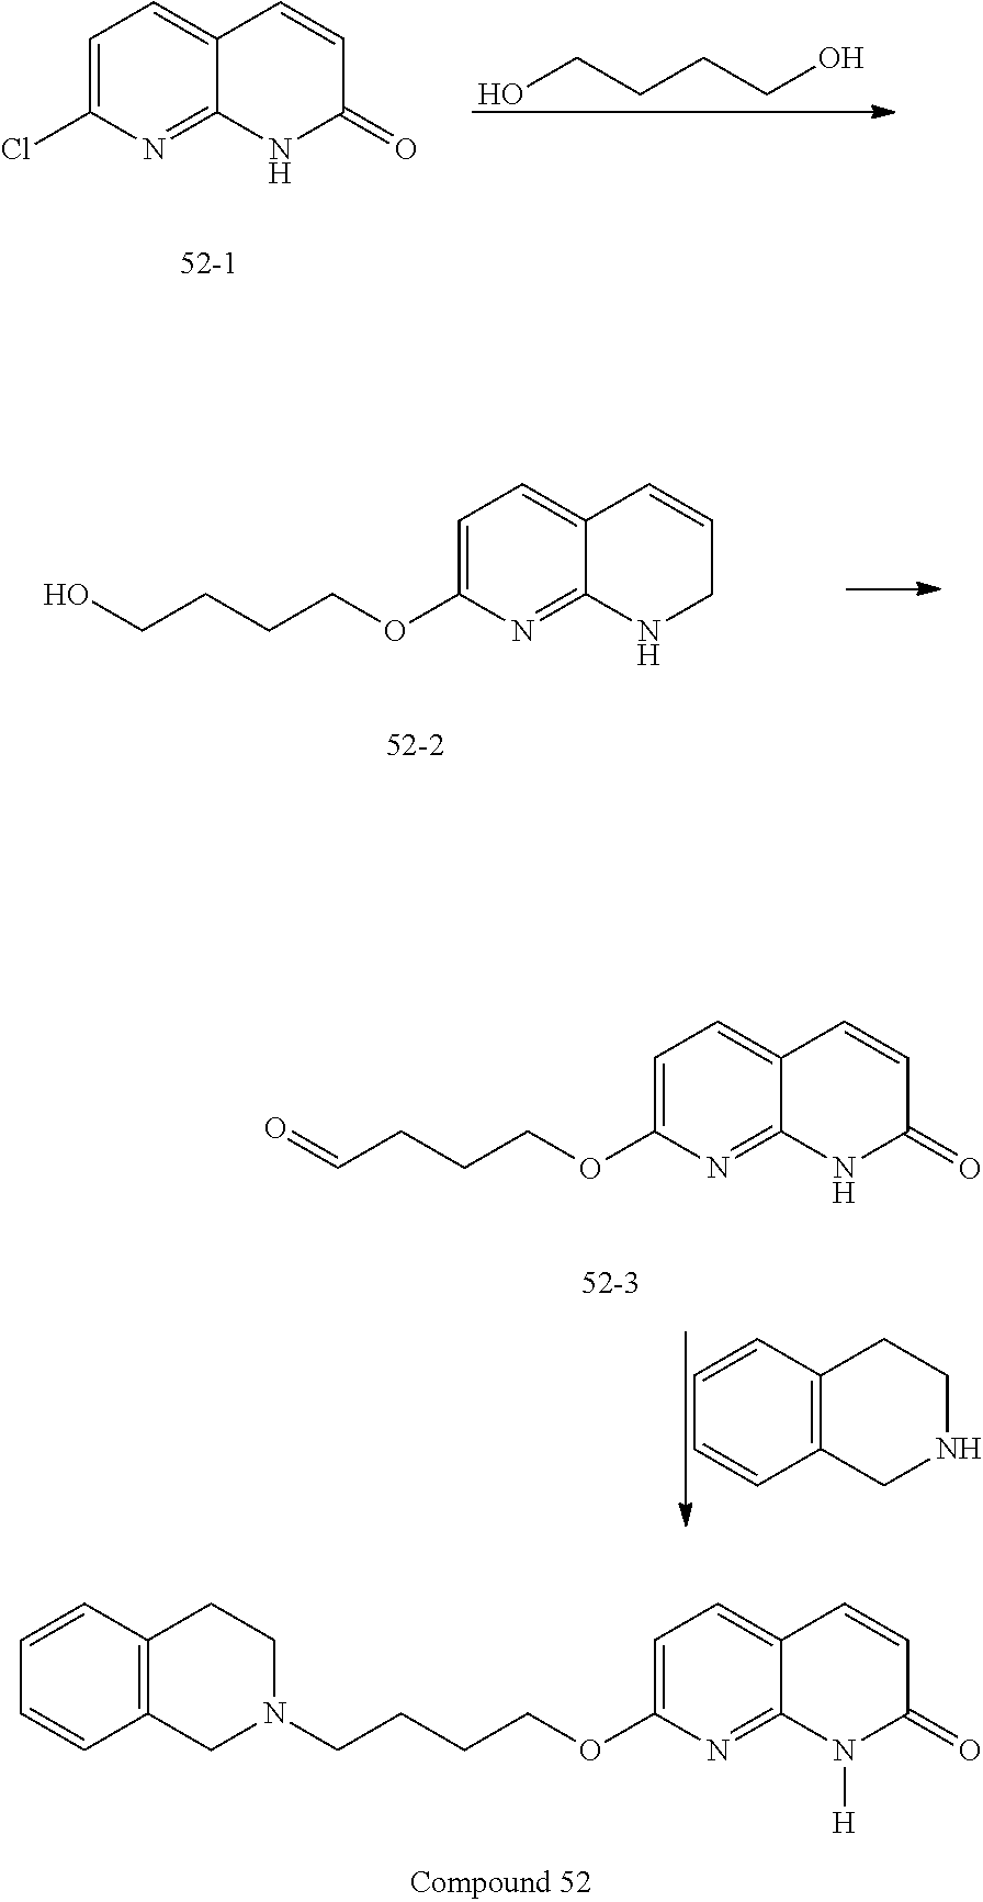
C1=C(OCCCC=O)N=C2C(=C1)C=CC(=O)N2.C1=CC=CC2=C1CCNC2.C1=C(OCCCCO)N=C2C(=C1)C=CCN2.C1=C(Cl)N=C2C(=C1)C=CC(=O)N2.OCCCCO.C1=C(OCCCCN2CCC3=C(C2)C=CC=C3)N=C2C(=C1)C=CC(=O)N2[H]
